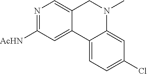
N1=C([AcHN])C=C2C(=C1)CN(C)C1=CC(Cl)=CC=C21
